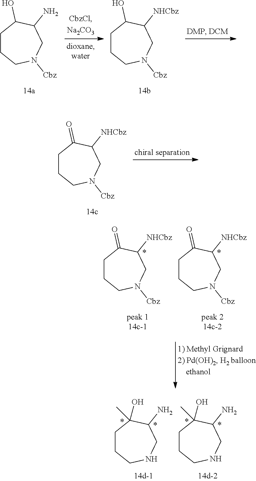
C1CCNCC(N)C1(O)C.C1CCNCC(N)C1(O)C.C1CCN([Cbz])CC(N)C1O.C1CCN([Cbz])CC([NHCbz])C1O.C1CCN([Cbz])CC([NHCbz])C1=O.C1CCN([Cbz])CC([NHCbz])C1=O.C1CCN([Cbz])CC([NHCbz])C1=O
